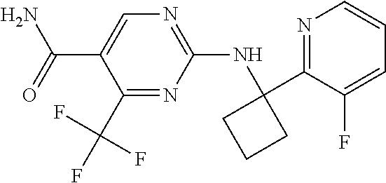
C1(F)=CC=CN=C1C1(NC2=NC=C(C(N)=O)C(C(F)(F)F)=N2)CCC1
